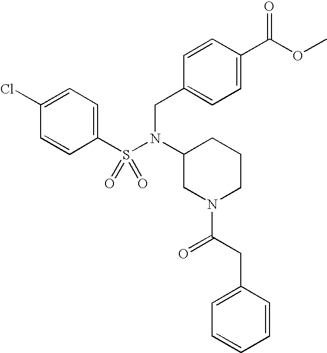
C1(Cl)=CC=C(S(=O)(=O)N(CC2=CC=C(C(OC)=O)C=C2)C2CN(C(CC3=CC=CC=C3)=O)CCC2)C=C1
